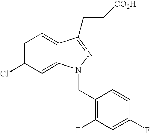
C1=C(Cl)C=C2C(=C1)C(C=C[CO2H])=NN2CC1=C(F)C=C(F)C=C1
